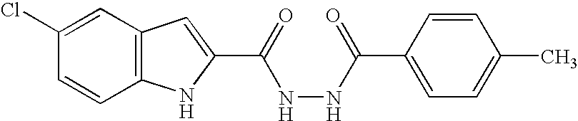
C12=C(C=C(Cl)C=C1)C=C(C(=O)NNC(C1=CC=C(C)C=C1)=O)N2
